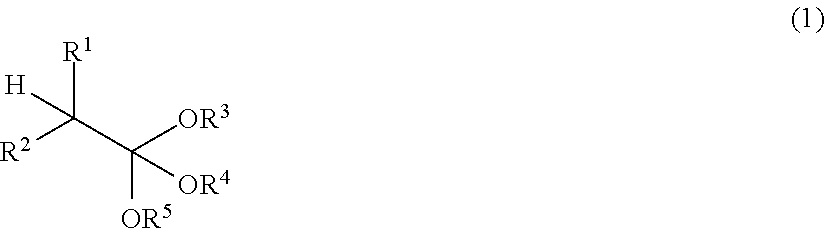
[R1]C(C([OR3])([OR5])[OR4])([R2])[H]
